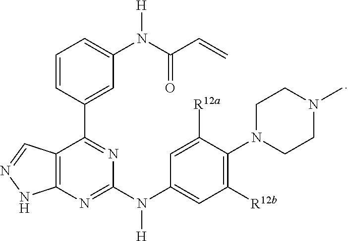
C12=C(N=C(N(C3=CC([R12b])=C(N4CCN(C)CC4)C([R12a])=C3)[H])N=C1C1=CC(N([H])C(C=C)=O)=CC=C1)NN=C2
